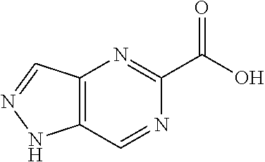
C12=C(C=NC(C(O)=O)=N1)NN=C2
